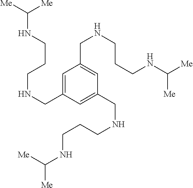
C1=C(CNCCCNC([Me])[Me])C=C(CNCCCNC([Me])[Me])C=C1CNCCCNC([Me])[Me]
